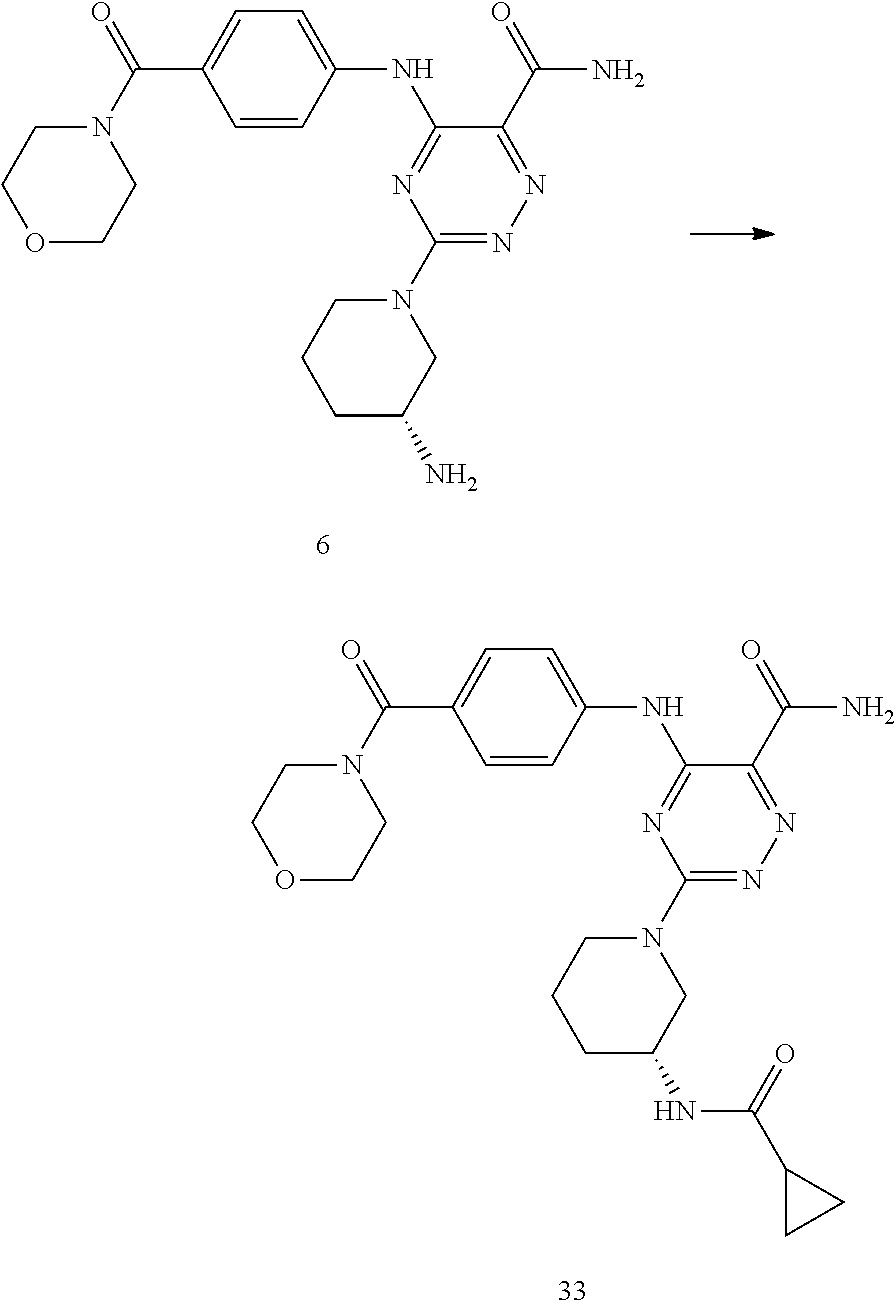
O1CCN(C(=O)C2=CC=C(NC3=NC(N4CCCC(N)C4)=NN=C3C(=O)N)C=C2)CC1.O1CCN(C(=O)C2=CC=C(NC3=NC(N4CCCC(NC(C5CC5)=O)C4)=NN=C3C(=O)N)C=C2)CC1
